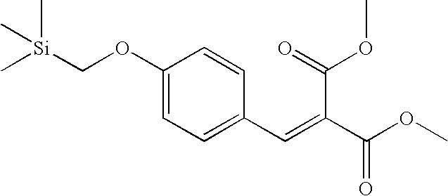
C1(OC[Si](C)(C)C)=CC=C(C=C(C(=O)OC)C(OC)=O)C=C1
